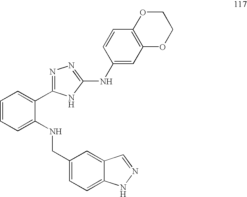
C1=CC=C(NCC2=CC=C3C(=C2)C=NN3)C(C2=NN=C(NC3=CC4=C(C=C3)OCCO4)N2)=C1
